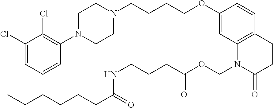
C1=C(Cl)C(Cl)=C(N2CCN(CCCCOC3=CC4=C(C=C3)CCC(=O)N4COC(CCCNC(CCCCCC)=O)=O)CC2)C=C1
